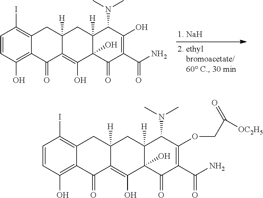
C1=CC(O)=C2C(=C1I)CC1([H])C(=C(O)C3(O)C([H])(C1)C(N(C)C)C(O)=C(C(N)=O)C3=O)C2=O.C1=CC(O)=C2C(=C1I)CC1([H])C(=C(O)C3(O)C([H])(C1)C(N(C)C)C(OCC(=O)[OC2H5])=C(C(N)=O)C3=O)C2=O
